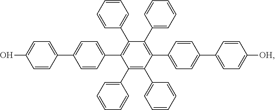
C1(C2=CC=CC=C2)=C(C2=CC=CC=C2)C(C2=CC=C(C3=CC=C([OH])C=C3)C=C2)=C(C2=CC=CC=C2)C(C2=CC=CC=C2)=C1C1=CC=C(C2=CC=C(O)C=C2)C=C1
